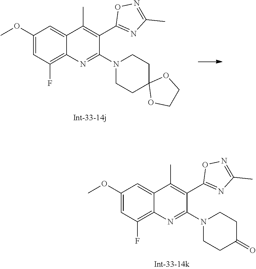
N1(C2=NC3=C(F)C=C(OC)C=C3C(C)=C2C2=NC(C)=NO2)CCC2(CC1)OCCO2.N1(C2=NC3=C(F)C=C(OC)C=C3C(C)=C2C2=NC(C)=NO2)CCC(=O)CC1
